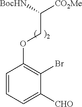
C1=CC=C([CHO])C(Br)=C1OCC([CO2Me])[BocHN]
